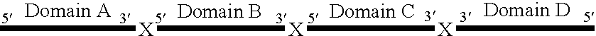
C[X][X][X]C
